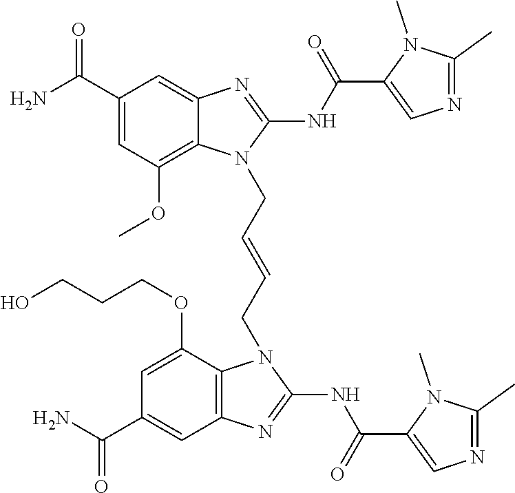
NC(C1=CC(OC)=C2C(=C1)N=C(NC(=O)C1=CN=C(C)N1C)N2CC=CCN1C2=C(C=C(C(N)=O)C=C2OCCCO)N=C1NC(=O)C1=CN=C(C)N1C)=O
